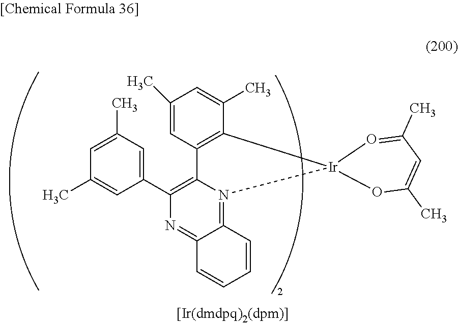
C1(C)=CC2=C(C(C)=C1)[Ir]1(N3=C4C(=NC(C5=CC(C)=CC(C)=C5)=C23)C=CC=C4)OC(C)=CC(C)=O1
